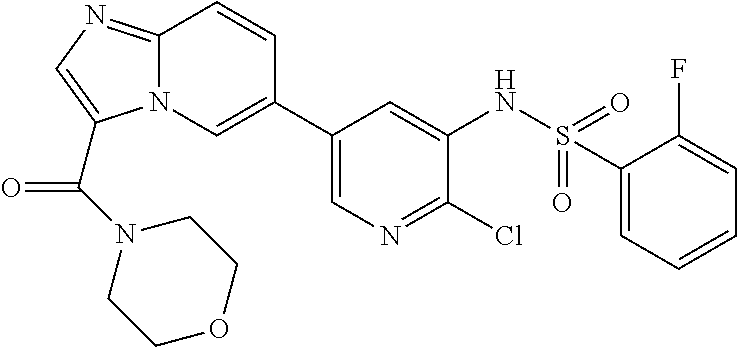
C12=NC=C(C(N3CCOCC3)=O)N1C=C(C1=CN=C(Cl)C(NS(=O)(=O)C3=CC=CC=C3F)=C1)C=C2
